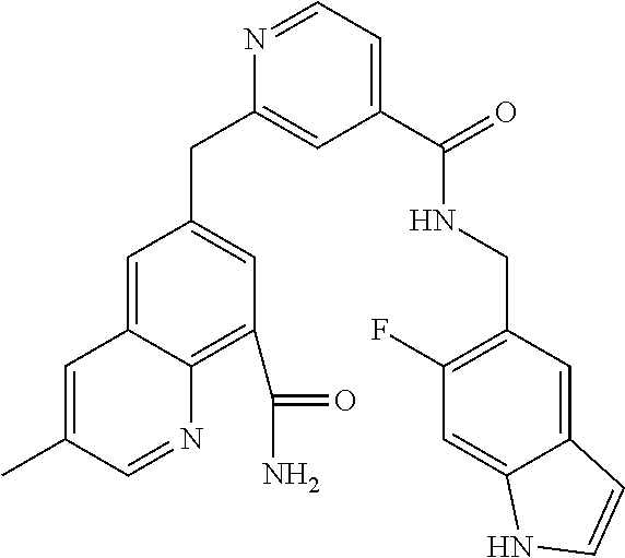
C1(C(NCC2=C(F)C=C3C(=C2)C=CN3)=O)=CC=NC(CC2=CC(C(N)=O)=C3C(=C2)C=C(C)C=N3)=C1
